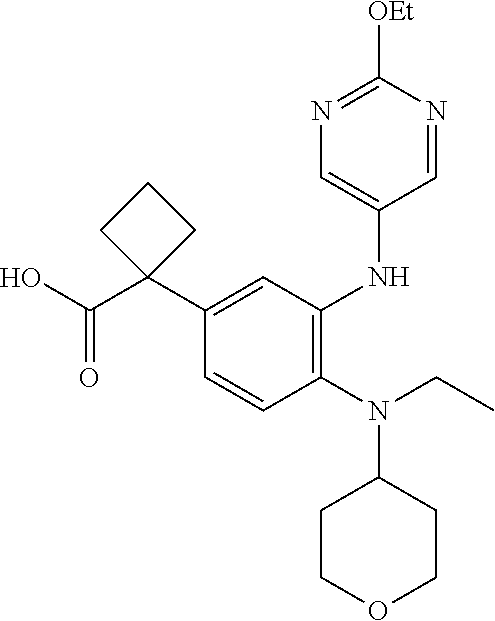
C1(N(CC)C2CCOCC2)=C(NC2=CN=C([OEt])N=C2)C=C(C2(C(O)=O)CCC2)C=C1
